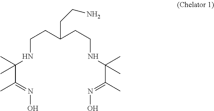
C(CN)C(CCNC(C(C)=NO)(C)C)CCNC(C(=NO)C)(C)C
